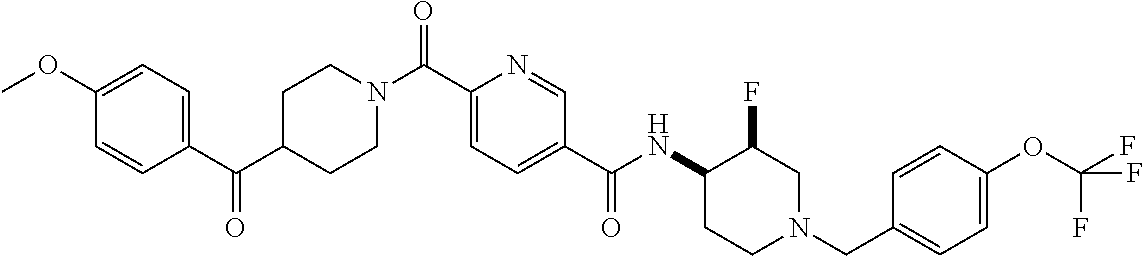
C1CN(C(C2=CC=C(C(=O)NC3C(F)CN(CC4=CC=C(OC(F)(F)F)C=C4)CC3)C=N2)=O)CCC1C(C1=CC=C(OC)C=C1)=O
